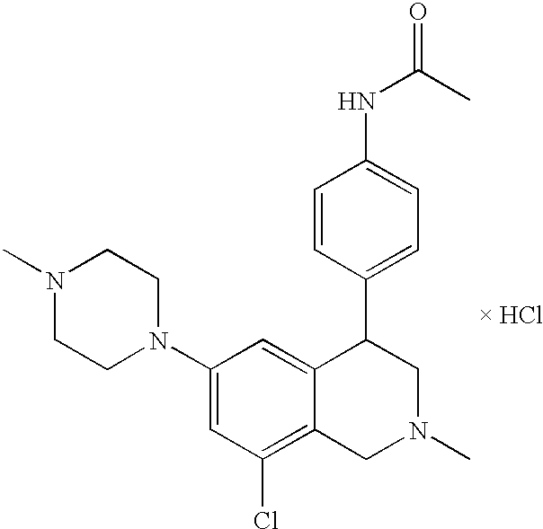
C1(N2CCN(C)CC2)=CC(Cl)=C2C(=C1)C(C1=CC=C(NC(=O)C)C=C1)CN(C)C2.[ HCl]
